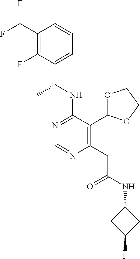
N1=C(NC(C)C2=CC=CC(C(F)F)=C2F)C(C2OCCO2)=C(CC(=O)NC2CC(F)C2)N=C1
